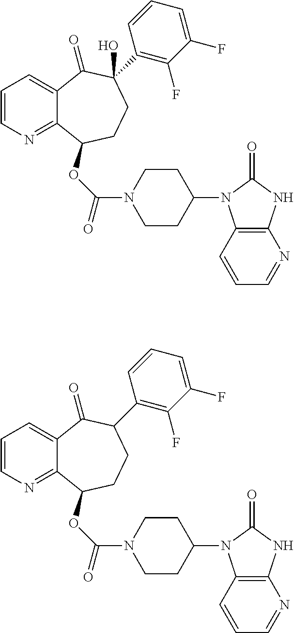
C1=CN=C2C(=C1)C(=O)C(C1=C(F)C(F)=CC=C1)(O)CCC2OC(=O)N1CCC(N2C3=C(NC2=O)N=CC=C3)CC1.C1=CN=C2C(=C1)C(=O)C(C1=C(F)C(F)=CC=C1)CCC2OC(=O)N1CCC(N2C3=C(NC2=O)N=CC=C3)CC1
